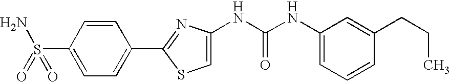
C1=CC(S(=O)(N)=O)=CC=C1C1=NC(NC(NC2=CC=CC(CCC)=C2)=O)=CS1
